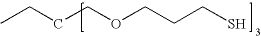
CCCCOCCCS
